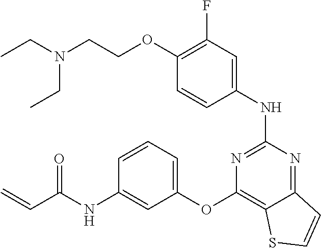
O(C1=C(F)C=C(NC2=NC(OC3=CC=CC(NC(C=C)=O)=C3)=C3C(=N2)C=CS3)C=C1)CCN(CC)CC
